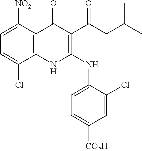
C1=C([NO2])C2=C(C(Cl)=C1)NC(NC1=CC=C([CO2H])C=C1Cl)=C(C(CC(C)C)=O)C2=O
